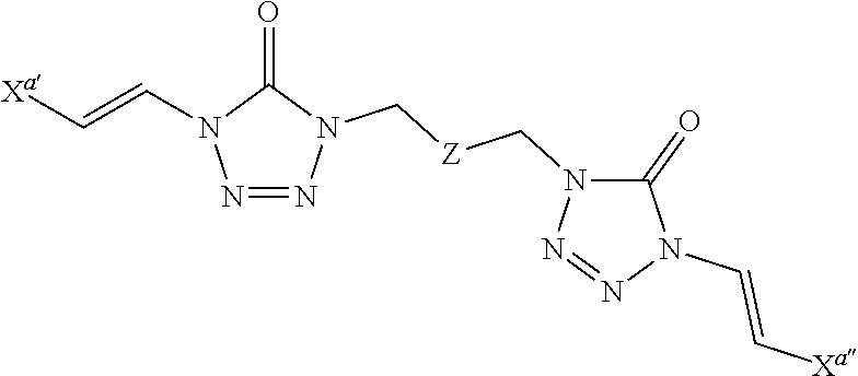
N1=NN(C[Z]CN2C(=O)N(C=C[Xa])N=N2)C(=O)N1C=C[Xa]
